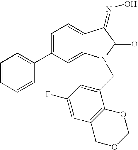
C1=C(C2=CC=CC=C2)C=C2C(=C1)C(=NO)C(=O)N2CC1=CC(F)=CC2=C1OCOC2
